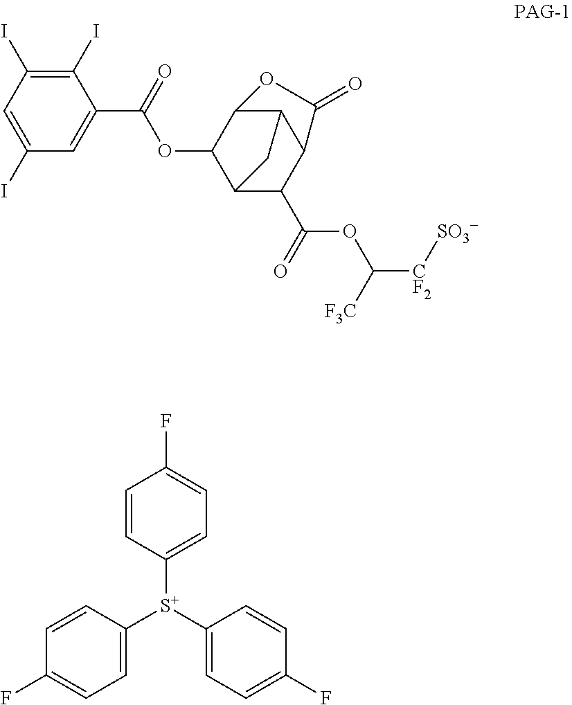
C1=CC([S+](C2=CC=C(F)C=C2)C2=CC=C(F)C=C2)=CC=C1F.C1=C(I)C=C(C(OC2C3C(C(OC([CF2][SO3-])[F3C])=O)C4C(C2OC4=O)C3)=O)C(I)=C1I
